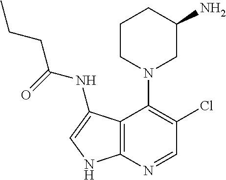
C12=C(N=CC(Cl)=C1N1CC(N)CCC1)NC=C2NC(=O)CCC
